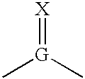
C[G](C)=[X]
